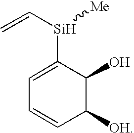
C1([OH])C(O)C([Si](C=C)[Me])=CC=C1
